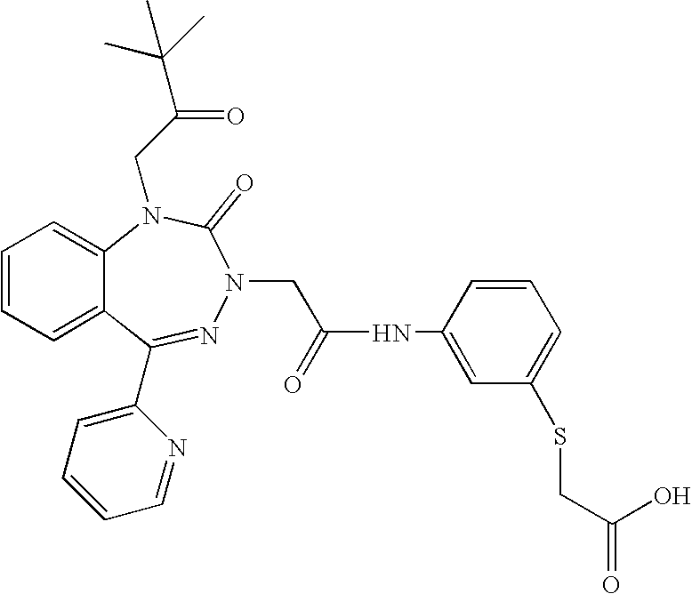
C1=CC=C2C(=C1)N(CC(C(C)(C)C)=O)C(=O)N(CC(NC1=CC(SCC(=O)O)=CC=C1)=O)N=C2C1=CC=CC=N1
